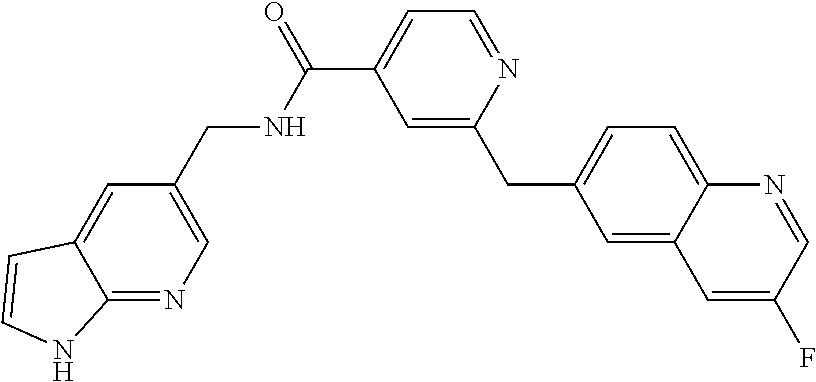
C1=C(CC2=CC(C(=O)NCC3=CN=C4C(=C3)C=CN4)=CC=N2)C=C2C(=C1)N=CC(F)=C2
